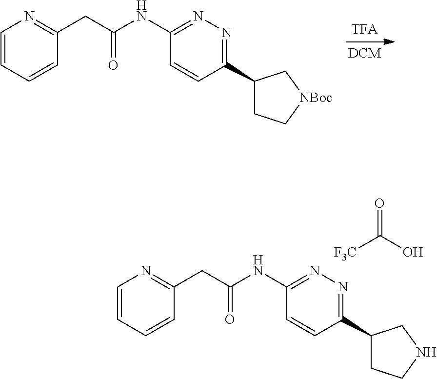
O=C(O)[F3C].C1=CC=CC(CC(NC2=NN=C(C3CCNC3)C=C2)=O)=N1.C1=CC=CC(CC(NC2=NN=C(C3CC[NBoc]C3)C=C2)=O)=N1
